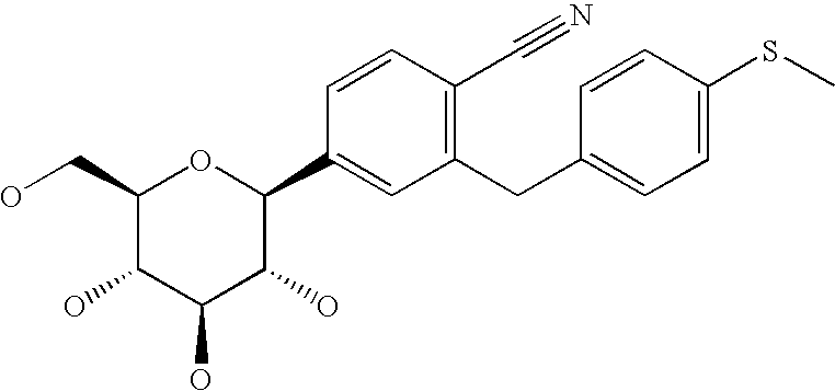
C1(CO)C(O)C(O)C(O)C(C2=CC(CC3=CC=C(SC)C=C3)=C(C#N)C=C2)O1
